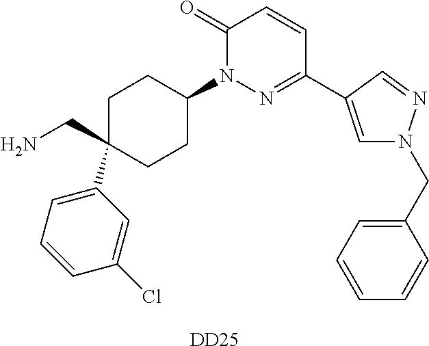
C1(=O)N(C2CCC(C3=CC=CC(Cl)=C3)(CN)CC2)N=C(C2=CN(CC3=CC=CC=C3)N=C2)C=C1.[DD25]
